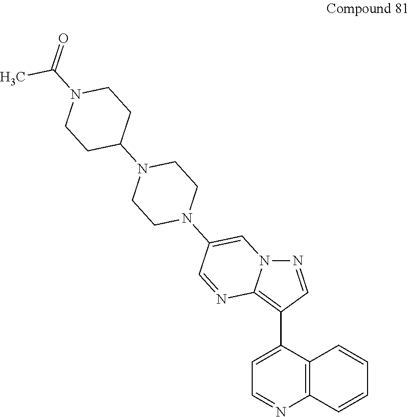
N12N=CC(C3=CC=NC4=C3C=CC=C4)=C1N=CC(N1CCN(C3CCN(C(=O)C)CC3)CC1)=C2
